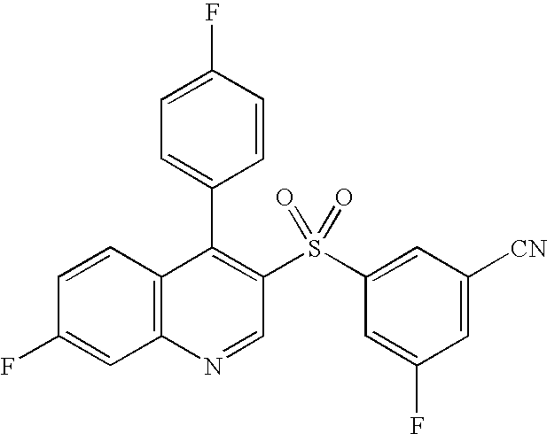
C12=C(C=CC(F)=C1)C(C1=CC=C(F)C=C1)=C(S(C1=CC([CN])=CC(F)=C1)(=O)=O)C=N2
